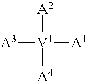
[A2][V1]([A3])([A1])[A4]
